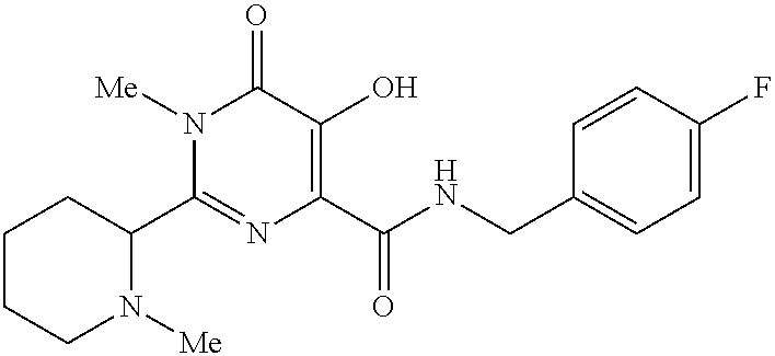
N1([Me])C(C2CCCCN2[Me])=NC(C(NCC2=CC=C(F)C=C2)=O)=C(O)C1=O
